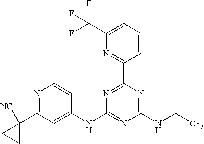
N1=C(NC[CF3])N=C(NC2=CC(C3([NC])CC3)=NC=C2)N=C1C1=NC(C(F)(F)F)=CC=C1
